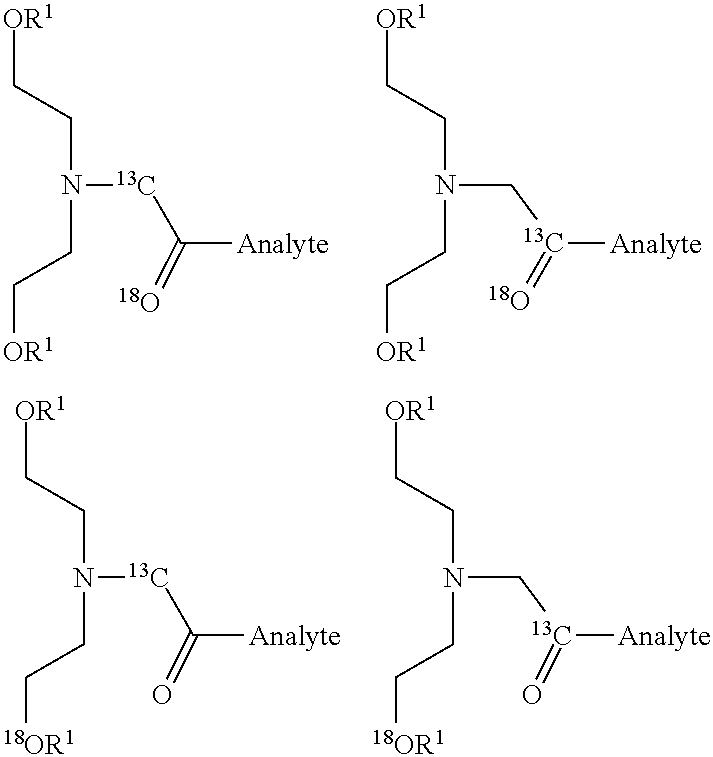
N(CC[OR1])(CC[OR1])[13C]C([Analyte])=[18O].N(CC[OR1])(CC[OR1])C[13C]([Analyte])=[18O].N(CC[OR1])(CC[18OR1])[13C]C([Analyte])=O.N(CC[OR1])(CC[18OR1])C[13C]([Analyte])=O
